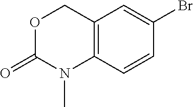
O1C(=O)N(C)C2=C(C1)C=C(Br)C=C2
